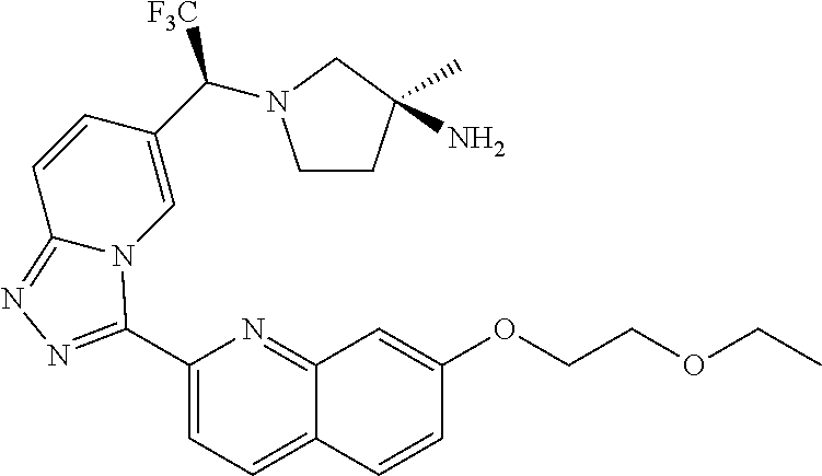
C1(C2=NN=C3C=CC(C([F3C])N4CCC(N)(C)C4)=CN32)=CC=C2C(=N1)C=C(OCCOCC)C=C2
